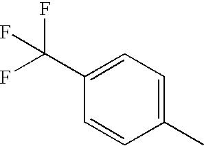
FC(C1=CC=C(C)C=C1)(F)F
